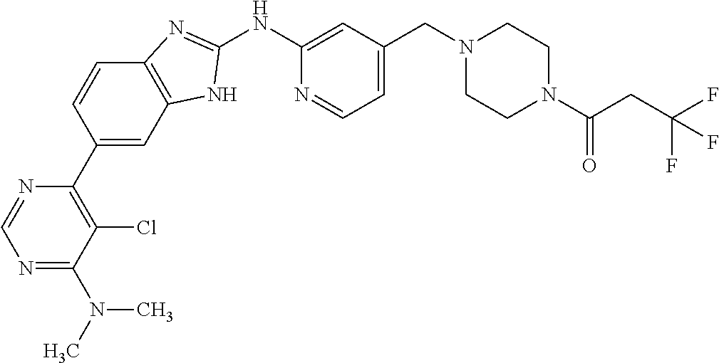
C1=CC(C2=C(Cl)C(N(C)C)=NC=N2)=CC2=C1N=C(NC1=CC(CN3CCN(C(CC(F)(F)F)=O)CC3)=CC=N1)N2
